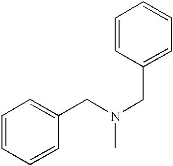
C1=CC=CC(CN(CC2=CC=CC=C2)C)=C1
